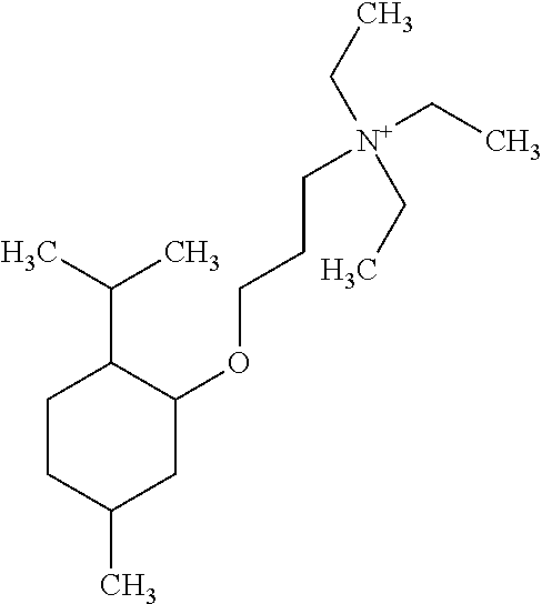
C1CC(C)CC(OCCC[N+](CC)(CC)CC)C1C(C)C
